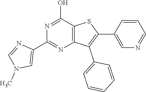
C12=C(C(O)=NC(C3=CN(C)C=N3)=N1)SC(C1=CN=CC=C1)=C2C1=CC=CC=C1
